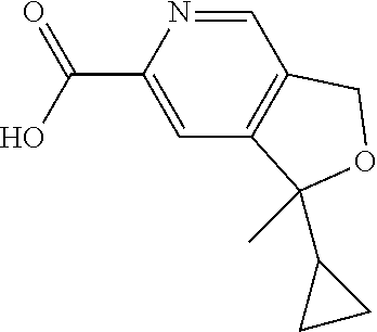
C1=C(C(=O)O)N=CC2=C1C(C)(C1CC1)OC2
